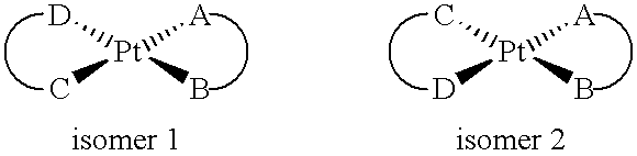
[Pt]([D])([A])(C)B.[Pt](C)([A])([D])B
